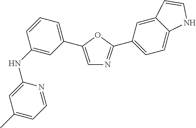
C1(NC2=CC(C3=CN=C(C4=CC=C5C(=C4)C=CN5)O3)=CC=C2)=CC(C)=CC=N1
